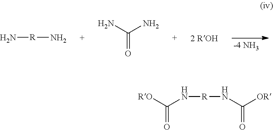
N[R]N.C(=O)(N)N.C(=O)(N[R]NC([RO])=O)[OR]
